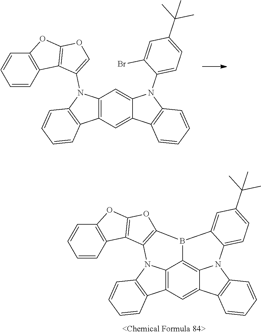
C1=CC2=C(C=C1)OC1=C2C2=C(O1)B1C3=C4C(=CC5=C3N2C2=C5C=CC=C2)C2=C(N4C3=CC=C(C(C)(C)C)C=C31)C=CC=C2.C1=CC2=C(C=C1)OC1=C2C(N2C3=C(C=C4C(=C3)N(C3=CC=C(C(C)(C)C)C=C3Br)C3=C4C=CC=C3)C3=C2C=CC=C3)=CO1
